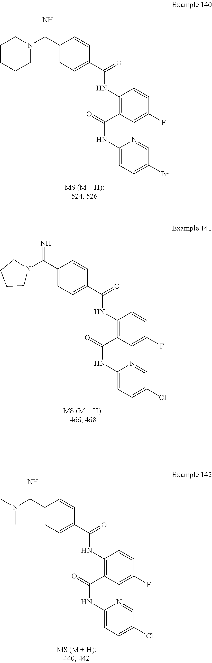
O=C(NC1=C(C(NC2=CC=C(Br)C=N2)=O)C=C(F)C=C1)C1=CC=C(C(=N)N2CCCCC2)C=C1.O=C(NC1=C(C(NC2=CC=C(Cl)C=N2)=O)C=C(F)C=C1)C1=CC=C(C(=N)N2CCCC2)C=C1.O=C(NC1=C(C(NC2=CC=C(Cl)C=N2)=O)C=C(F)C=C1)C1=CC=C(C(=N)N(C)C)C=C1
